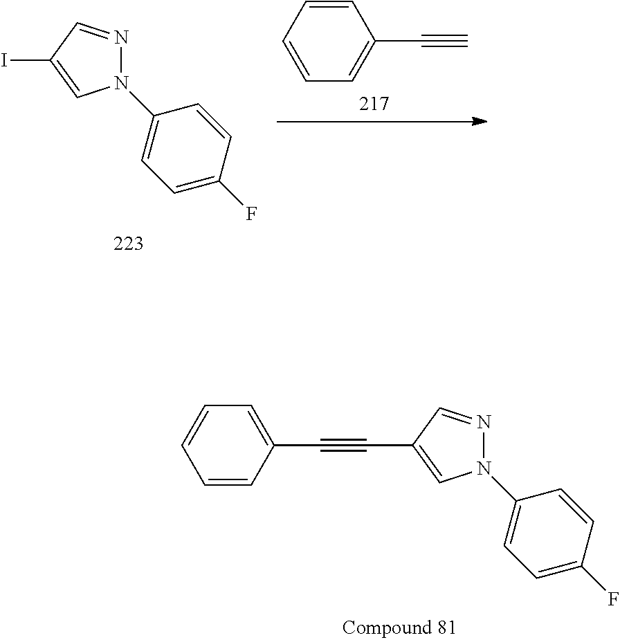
C1=CC=CC=C1C#C.C1(N2N=CC(I)=C2)=CC=C(F)C=C1.C1=C(C#CC2=CN(C3=CC=C(F)C=C3)N=C2)C=CC=C1
